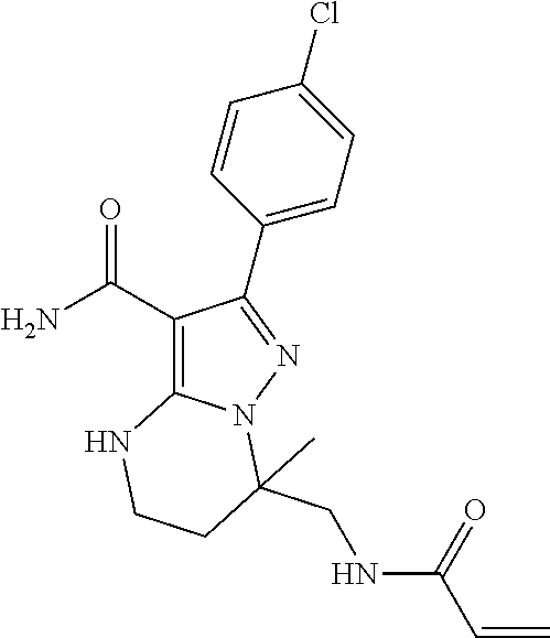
C1(C(N)=O)=C2N(N=C1C1=CC=C(Cl)C=C1)C(CNC(C=C)=O)(C)CCN2
